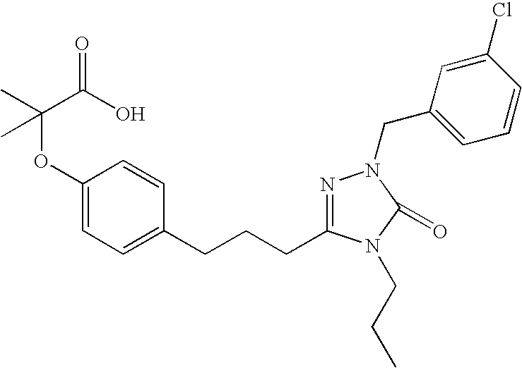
C1(OC(C)(C(O)=O)C)=CC=C(CCCC2=NN(CC3=CC=CC(Cl)=C3)C(=O)N2CCC)C=C1
